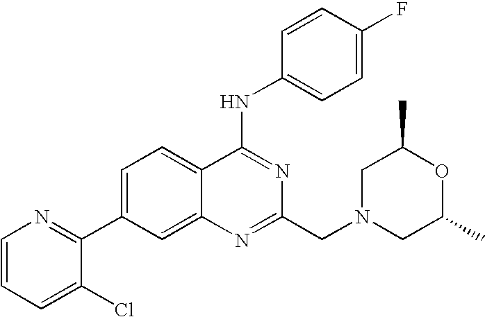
C1=CC=C(Cl)C(C2=CC=C3C(=C2)N=C(CN2CC(C)OC(C)C2)N=C3NC2=CC=C(F)C=C2)=N1
